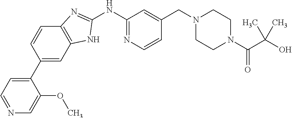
N1(CC2=CC(NC3=NC4=C(C=C(C5=CC=NC=C5OC)C=C4)N3)=NC=C2)CCN(C(=O)C(O)(C)C)CC1
